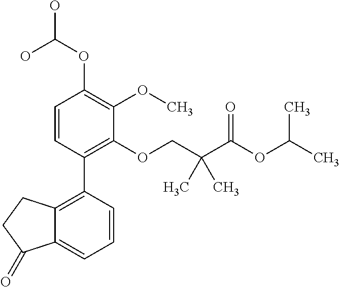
C1=CC(C2=C3C(=CC=C2)C(=O)CC3)=C(OCC(C(OC(C)C)=O)(C)C)C(OC)=C1OC(O)O
